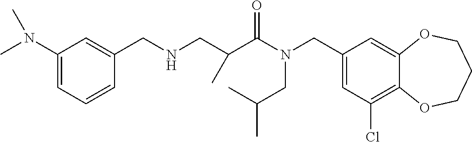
C1(CN(C(=O)C(CNCC2=CC(N(C)C)=CC=C2)C)CC(C)C)=CC(Cl)=C2C(=C1)OCCCO2
